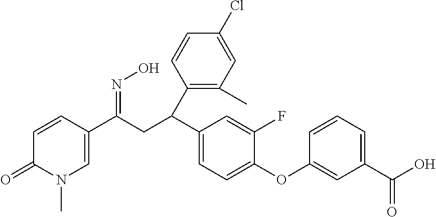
C1(C(CC(C2=CN(C)C(=O)C=C2)=NO)C2=C(C)C=C(Cl)C=C2)=CC=C(OC2=CC(C(O)=O)=CC=C2)C(F)=C1
